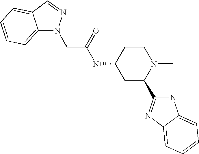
C12=CC=CC=C1C=NN2CC(NC1CC(C2=NC3=CC=CC=C3N2)N(C)CC1)=O
